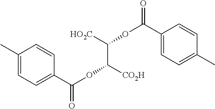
CC1=CC=C(C(OC(C([CO2H])OC(C2=CC=C(C)C=C2)=O)[HO2C])=O)C=C1
